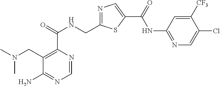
C1=NC(C(=O)NCC2=NC=C(C(=O)NC3=NC=C(Cl)C([CF3])=C3)S2)=C(CN(C)C)C(N)=N1
